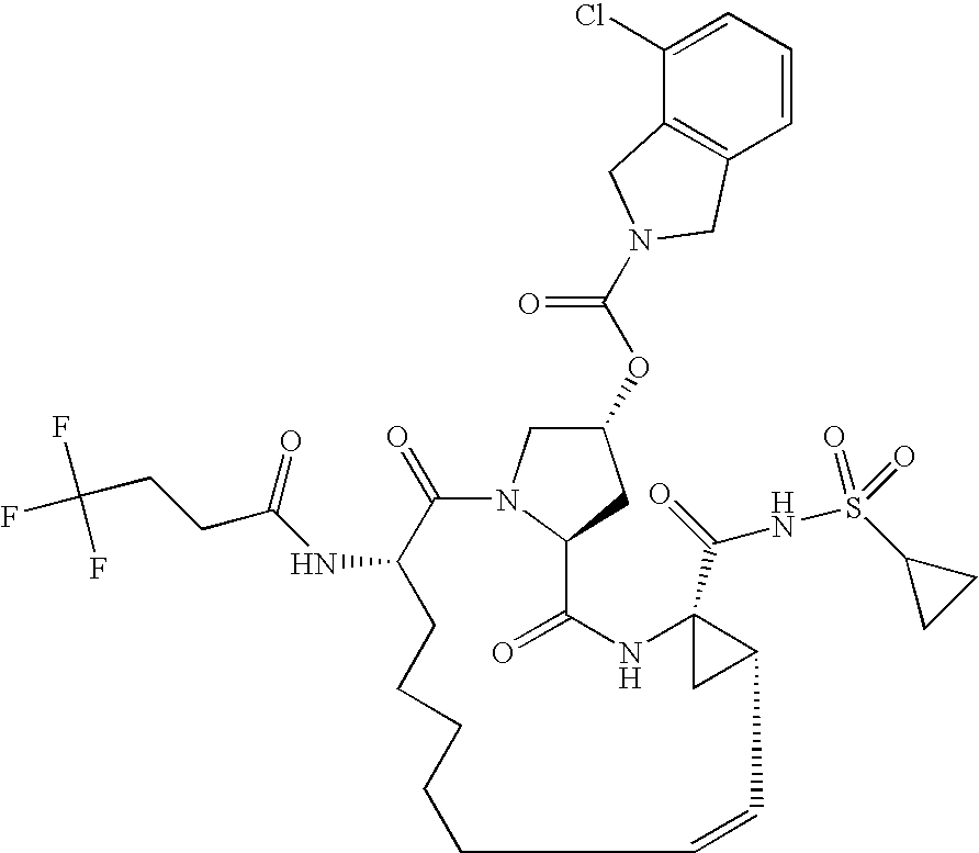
C1=CC=C(Cl)C2=C1CN(C(OC1CN3C(C1)C(=O)NC1(C(=O)NS(C4CC4)(=O)=O)CC1C=CCCCCCC(NC(CCC(F)(F)F)=O)C3=O)=O)C2
